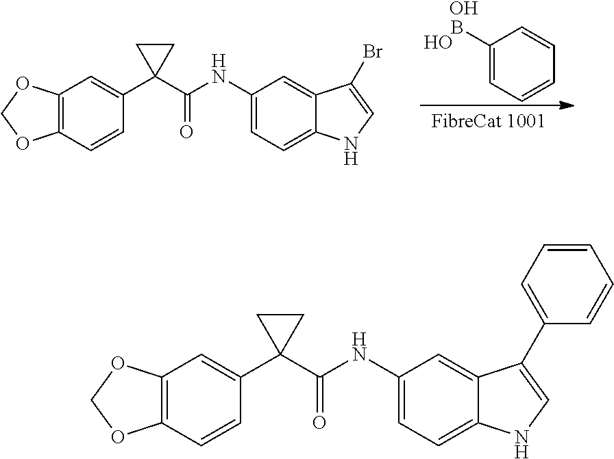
C1(B)=CC=CC=C1.O.O.C12=C(C=CC(C3(C(NC4=CC=C5C(=C4)C(Br)=CN5)=O)CC3)=C1)OCO2.C12=C(C=CC(C3(C(NC4=CC=C5C(=C4)C(C4=CC=CC=C4)=CN5)=O)CC3)=C1)OCO2
